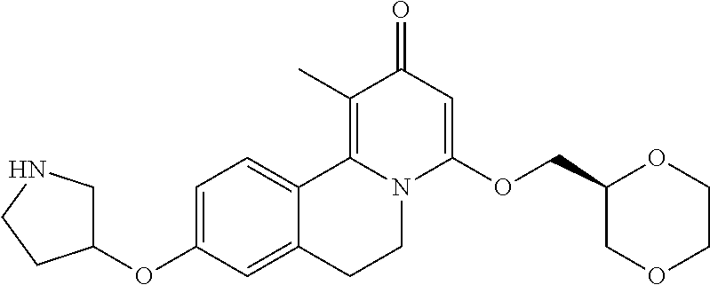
O(C1=CC=C2C(=C1)CCN1C2=C(C)C(=O)C=C1OCC1COCCO1)C1CNCC1
